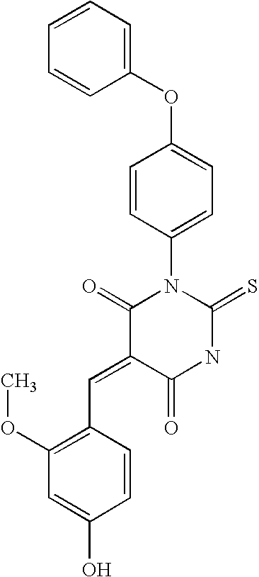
O=C1C(=CC2=C(OC)C=C(O)C=C2)C(=O)N(C2=CC=C(OC3=CC=CC=C3)C=C2)C(=S)N1
